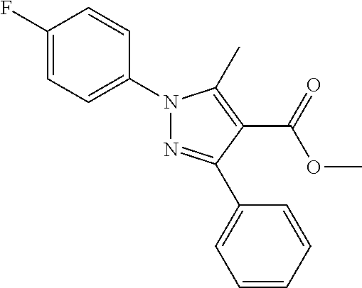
C1(F)=CC=C(N2N=C(C3=CC=CC=C3)C(C(=O)OC)=C2C)C=C1
